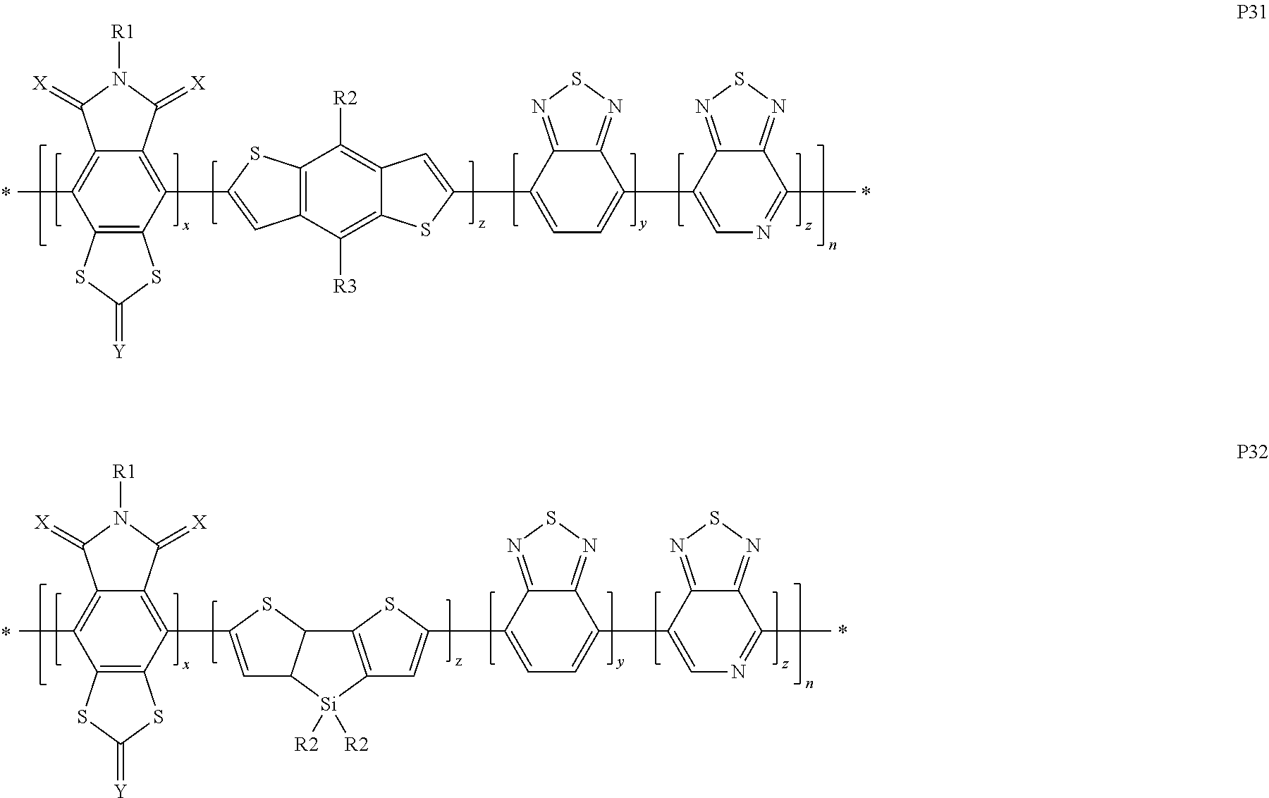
C12=C(C(C3=CC4=C(S3)C([R2])=C3C(=C4[R3])SC(C4=CC=C(C5=CN=C(C)C6=NSN=C56)C5=NSN=C45)=C3)=C3C(=C1C)C(=[X])N([R1])C3=[X])SC(=[Y])S2.C12=C(C(C3=CC4C(S3)C3=C([Si]4([R2])[R2])C=C(C4=CC=C(C5=CN=C(C)C6=NSN=C56)C5=NSN=C45)S3)=C3C(=C1C)C(=[X])N([R1])C3=[X])SC(=[Y])S2
